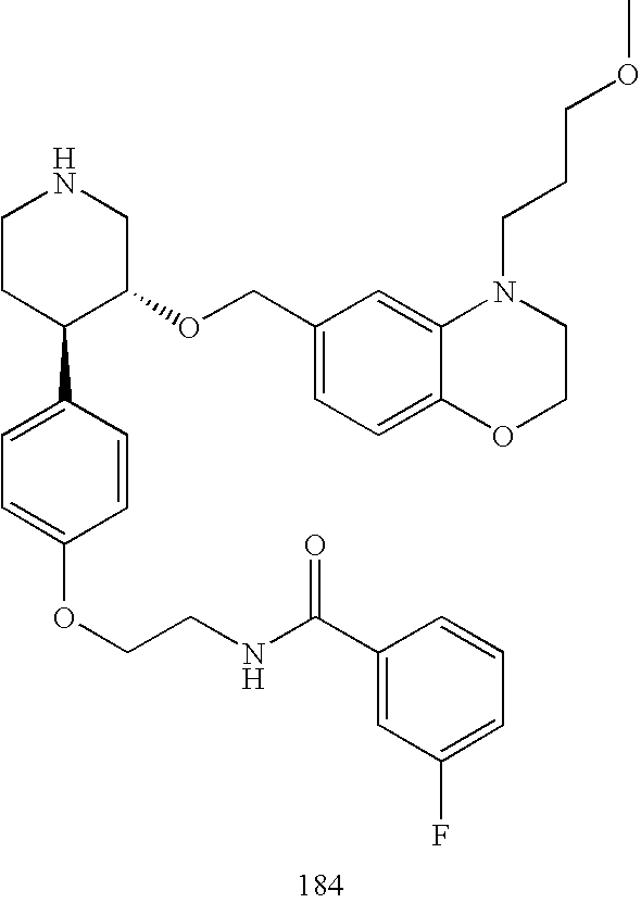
C1CC(C2=CC=C(OCCNC(C3=CC(F)=CC=C3)=O)C=C2)C(OCC2=CC=C3C(=C2)N(CCCOC)CCO3)CN1
